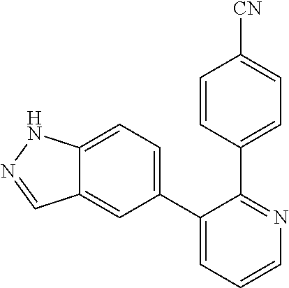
C12=CC=C(C3=CC=CN=C3C3=CC=C([CN])C=C3)C=C1C=NN2
